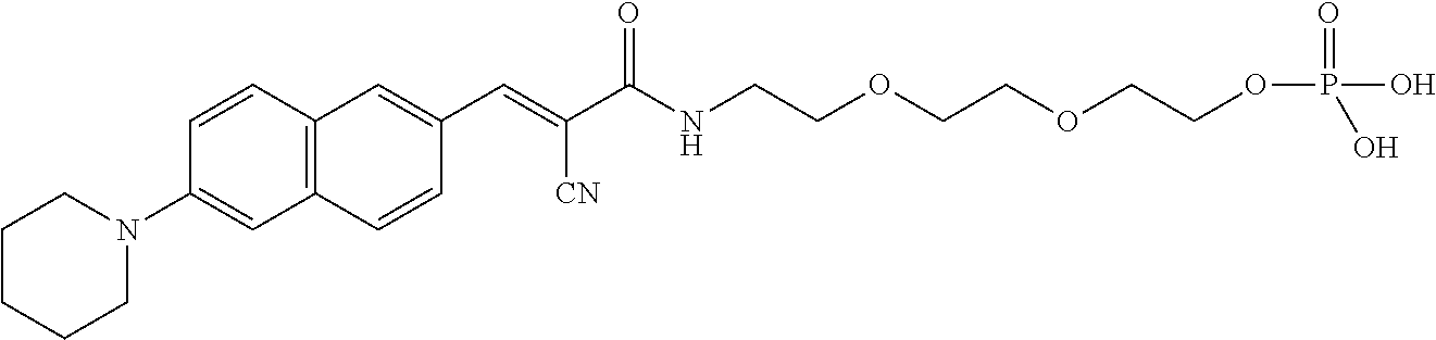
C12=C(C=CC(N3CCCCC3)=C1)C=C(C=C(C(NCCOCCOCCOP(=O)(O)O)=O)[CN])C=C2
